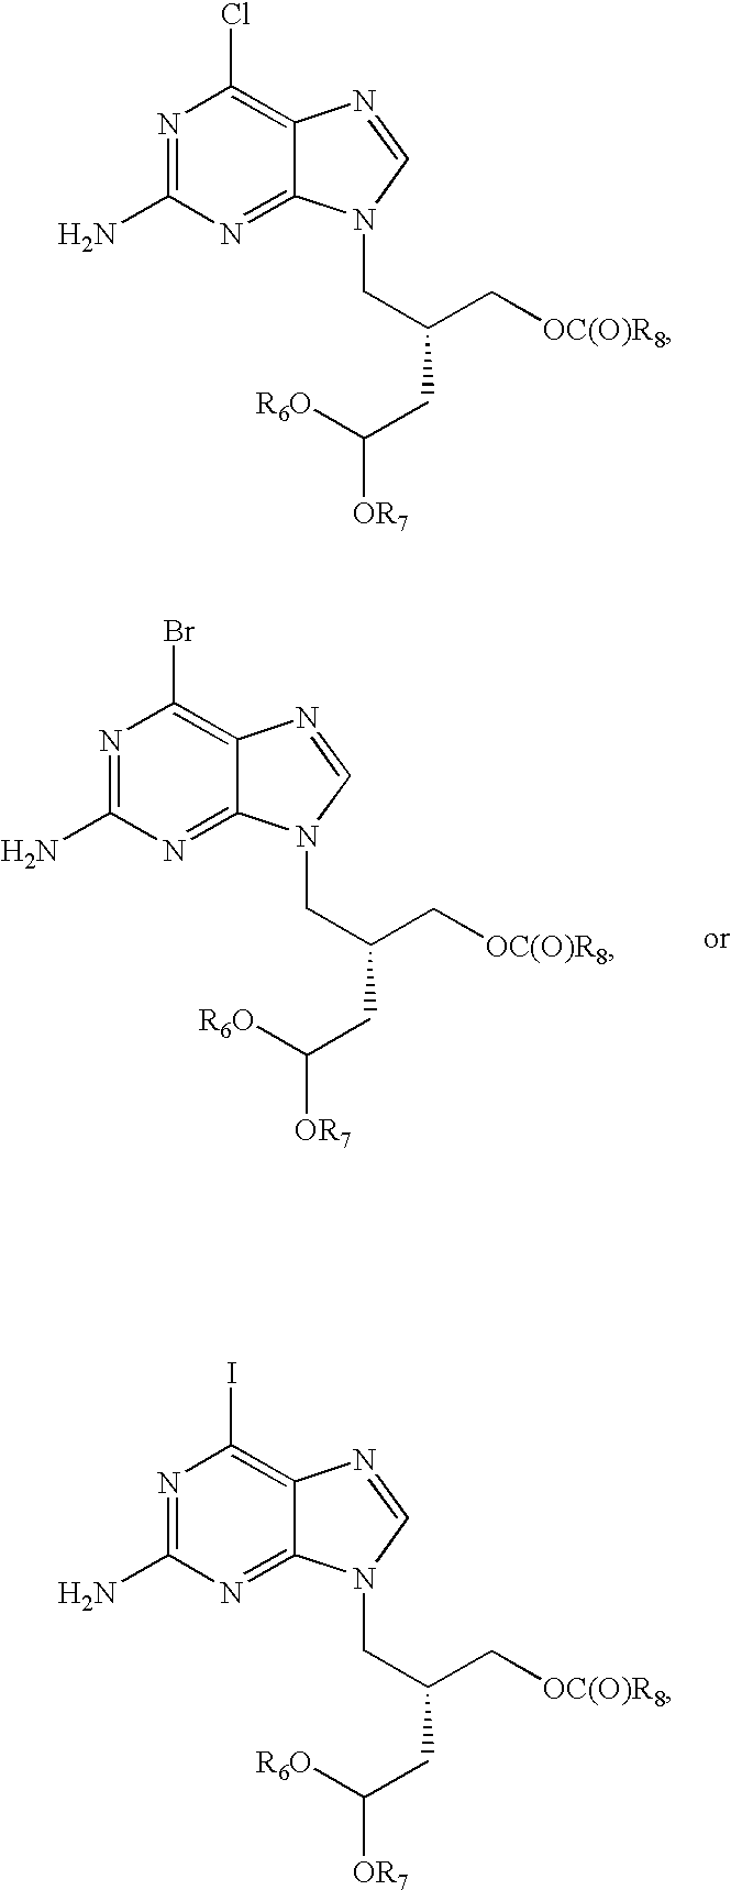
N1=C(N)N=C2C(=C1Cl)N=CN2CC(CC([R6O])[OR7])C[OC(O)R8].N1=C(N)N=C2C(=C1I)N=CN2CC(CC([R6O])[OR7])C[OC(O)R8].N1=C(N)N=C2C(=C1Br)N=CN2CC(CC([R6O])[OR7])C[OC(O)R8]
